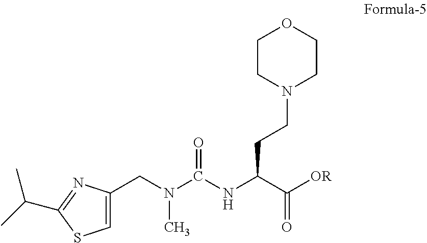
N1(CCC(NC(N(CC2=CSC(C(C)C)=N2)C)=O)C([OR])=O)CCOCC1
